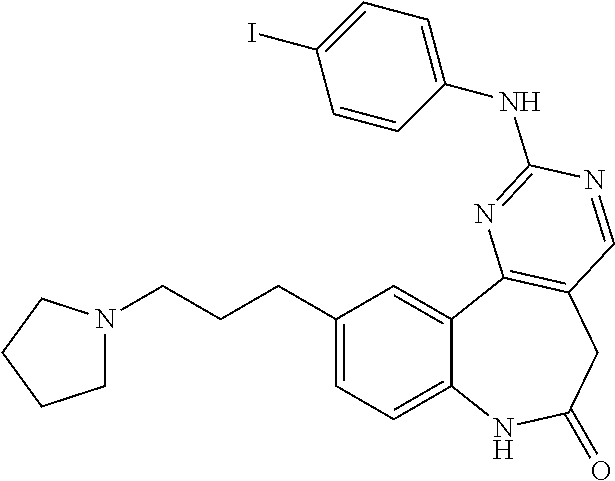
C12=CC=C(CCCN3CCCC3)C=C1C1=C(CC(=O)N2)C=NC(NC2=CC=C(I)C=C2)=N1
